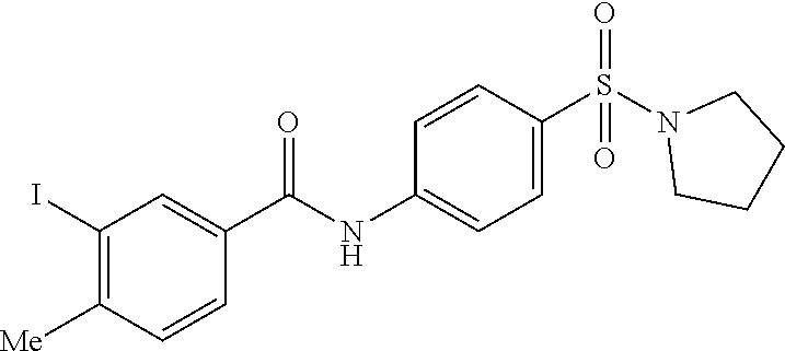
C1(I)=C([Me])C=CC(C(NC2=CC=C(S(N3CCCC3)(=O)=O)C=C2)=O)=C1
